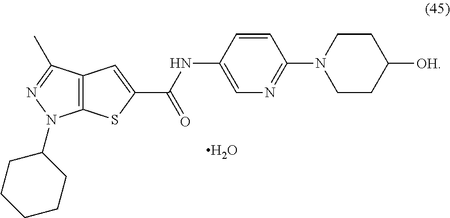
C12=C(SC(C(NC3=CN=C(N4CCC([OH])CC4)C=C3)=O)=C1)N(C1CCCCC1)N=C2C.O
